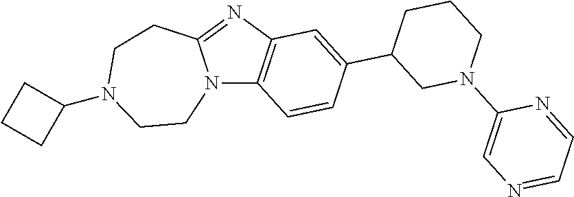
C12=C(C=CC(C3CN(C4=CN=CC=N4)CCC3)=C1)N1C(=N2)CCN(C2CCC2)CC1
